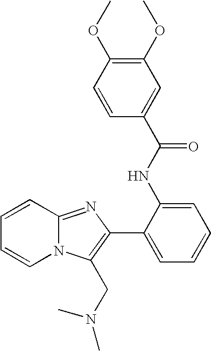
N12C(=NC(C3=CC=CC=C3NC(=O)C3=CC(OC)=C(OC)C=C3)=C1CN(C)C)C=CC=C2
